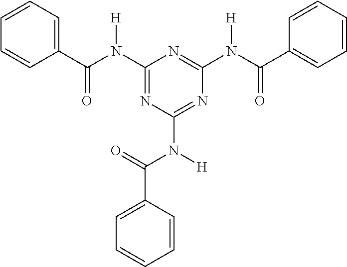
C1=CC=C(C(N(C2=NC(N([H])C(C3=CC=CC=C3)=O)=NC(N(C(C3=CC=CC=C3)=O)[H])=N2)[H])=O)C=C1
